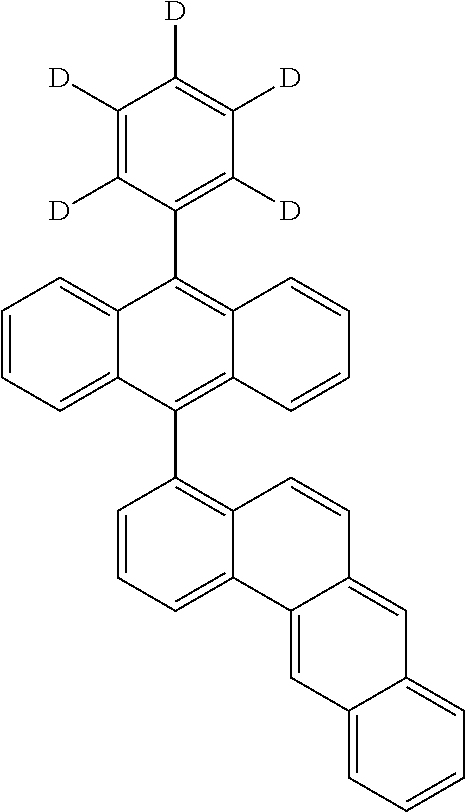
C1=C2C(=C(C3=C4C(=C(C5=C([D])C([D])=C([D])C([D])=C5[D])C5=CC=CC=C35)C=CC=C4)C=C1)C=CC1=CC3=CC=CC=C3C=C21
